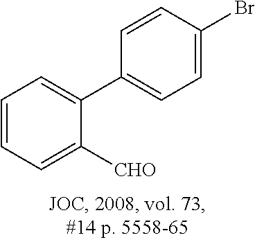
C1=CC(Br)=CC=C1C1=CC=CC=C1[CHO]
